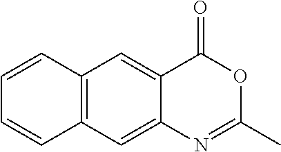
C12=CC3=C(C=C1N=C(C)OC2=O)C=CC=C3
